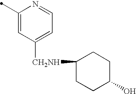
C1(C)=CC([CH2NH]C2CCC(O)CC2)=CC=N1
